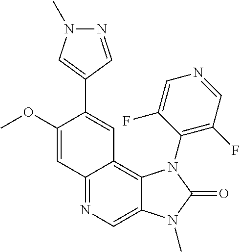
C12=NC=C3C(=C1C=C(C1=CN(C)N=C1)C(OC)=C2)N(C1=C(F)C=NC=C1F)C(=O)N3C
